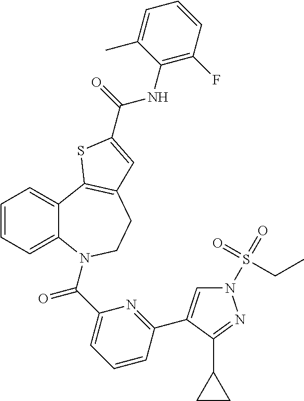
C1=CC=C2C(=C1)C1=C(CCN2C(C2=CC=CC(C3=CN(S(=O)(=O)CC)N=C3C3CC3)=N2)=O)C=C(C(=O)NC2=C(F)C=CC=C2C)S1
